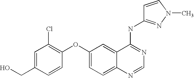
C1=C(CO)C=CC(OC2=CC=C3C(=C2)C(NC2=NN(C)C=C2)=NC=N3)=C1Cl
